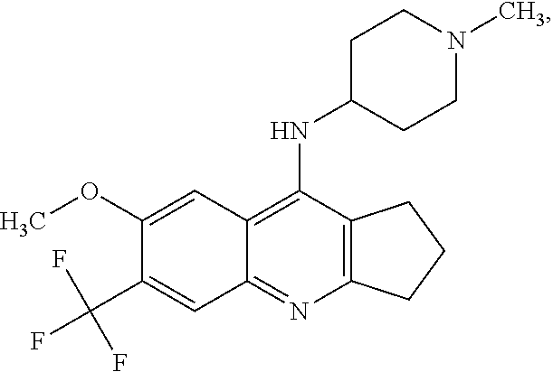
C12=C(N=C3C(=C1NC1CCN(C)CC1)C=C(OC)C(C(F)(F)F)=C3)CCC2
